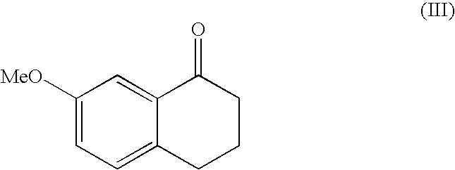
C1([MeO])=CC=C2C(=C1)C(=O)CCC2
